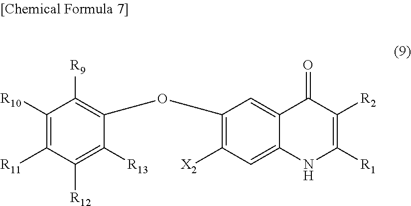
C1([R13])=C([R12])C([R11])=C([R10])C([R9])=C1OC1=C([X2])C=C2C(=C1)C(=O)C([R2])=C([R1])N2
